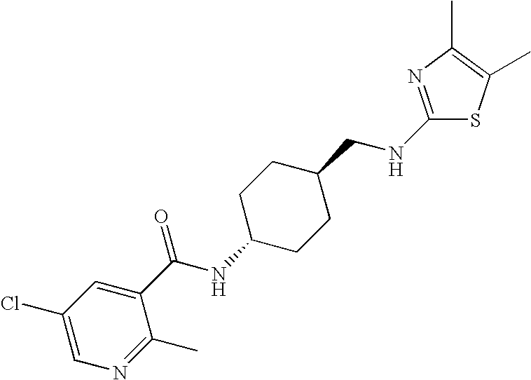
C1(Cl)=CN=C(C)C(C(NC2CCC(CNC3=NC(C)=C(C)S3)CC2)=O)=C1
